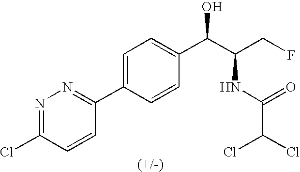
C1(C2=CC=C(C(C(CF)NC(C(Cl)Cl)=O)O)C=C2)=NN=C(Cl)C=C1
